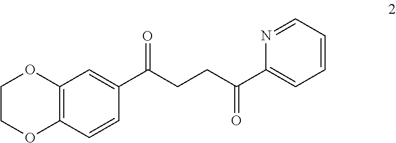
C12=C(C=CC(C(CCC(C3=CC=CC=N3)=O)=O)=C1)OCCO2
